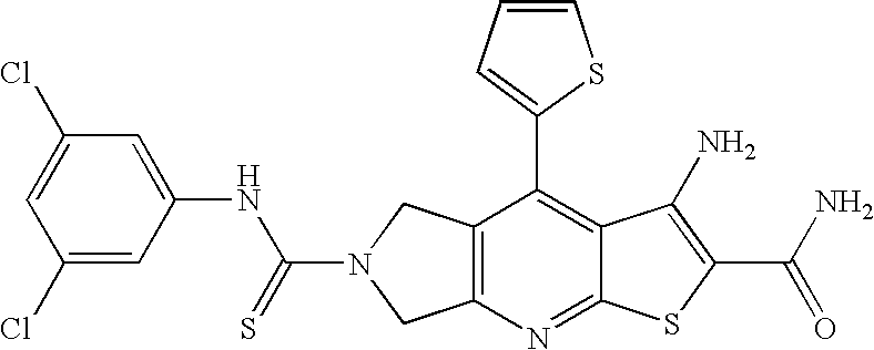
C12=C(N=C3C(=C1C1=CC=CS1)C(N)=C(C(N)=O)S3)CN(C(=S)NC1=CC(Cl)=CC(Cl)=C1)C2
